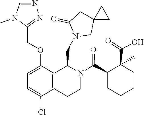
N1=CN(C)C(COC2=CC=C(Cl)C3=C2C(CN2CC4(CC2=O)CC4)N(C(C2CCCCC2(C(=O)O)C)=O)CC3)=N1
